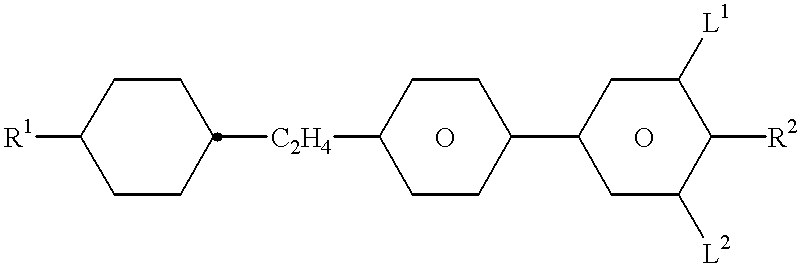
[R1]C1CCC([C2H4]C2CCC(C3CC([L2])C([R2])C([L1])C3)CC2)CC1.O.O
